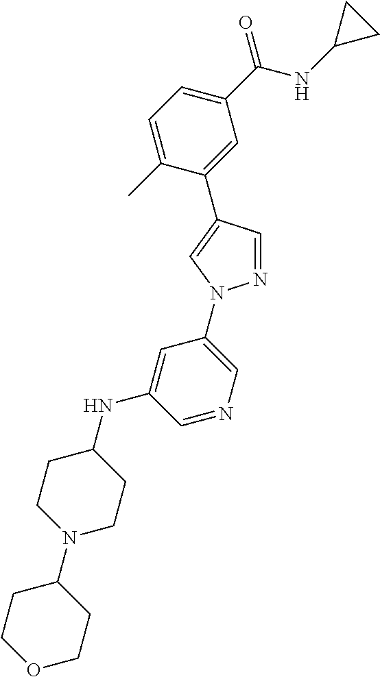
C1(C(NC2CC2)=O)=CC=C(C)C(C2=CN(C3=CN=CC(NC4CCN(C5CCOCC5)CC4)=C3)N=C2)=C1
